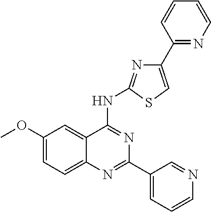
C1(OC)=CC=C2C(=C1)C(NC1=NC(C3=NC=CC=C3)=CS1)=NC(C1=CC=CN=C1)=N2
